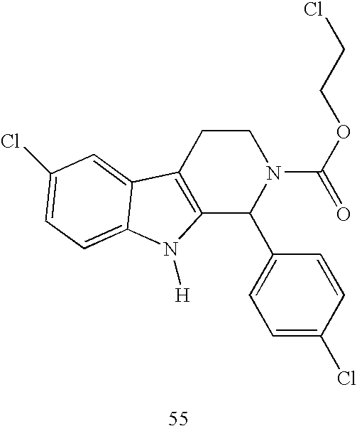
C12=C(CCN(C(=O)OCCCl)C1C1=CC=C(Cl)C=C1)C1=CC(Cl)=CC=C1N2[H]
